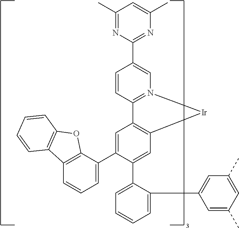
C1(C2=CC3=C(C=C2C2=CC=CC=C2C2=CC(C)=CC(C)=C2)[Ir]N2=C3C=CC(C3=NC(C)=CC(C)=N3)=C2)=CC=CC2=C1OC1=C2C=CC=C1
